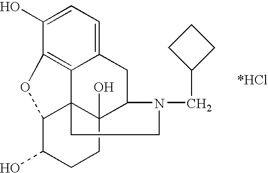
C12=C3C(=CC=C1O)CC1C4(O)C3(C(C(O)CC4)O2)CCN1CC1CCC1
